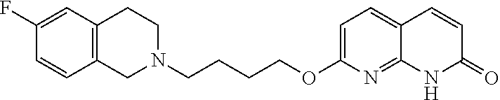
C1N(CCCCOC2=CC=C3C(=N2)NC(=O)C=C3)CCC2=C1C=CC(F)=C2
